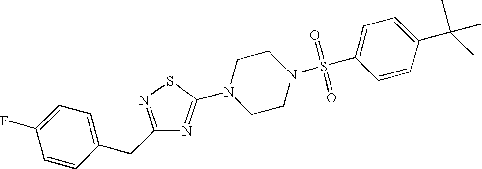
C1=CC(CC2=NSC(N3CCN(S(C4=CC=C(C(C)(C)C)C=C4)(=O)=O)CC3)=N2)=CC=C1F
